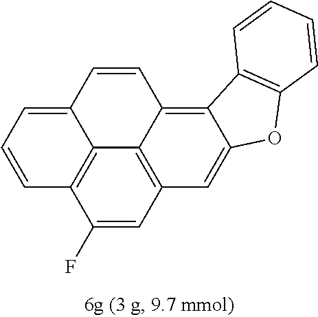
C1(F)=CC2=C3C4=C1C=CC=C4C=CC3=C1C(=C2)OC2=C1C=CC=C2
